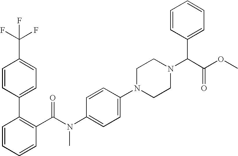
N1(C2=CC=C(N(C(C3=C(C4=CC=C(C(F)(F)F)C=C4)C=CC=C3)=O)C)C=C2)CCN(C(C(OC)=O)C2=CC=CC=C2)CC1
